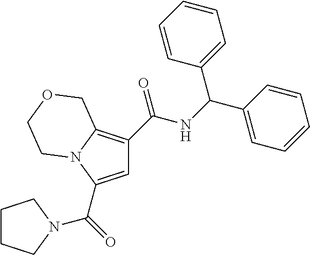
C1=C(C(=O)N2CCCC2)N2C(=C1C(NC(C1=CC=CC=C1)C1=CC=CC=C1)=O)COCC2
